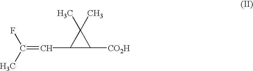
FC(C)=CC1C(C)(C)C1[CO2H]
